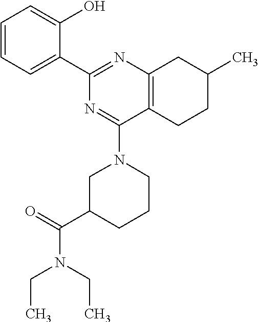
C1=CC=C(C2=NC3=C(C(N4CC(C(N(CC)CC)=O)CCC4)=N2)CCC(C)C3)C(O)=C1
